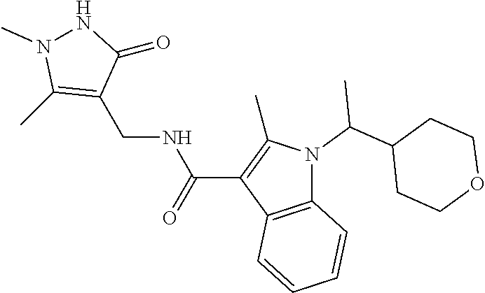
N(C(=O)C1=C(C)N(C(C2CCOCC2)C)C2=C1C=CC=C2)CC1=C(C)N(C)NC1=O
